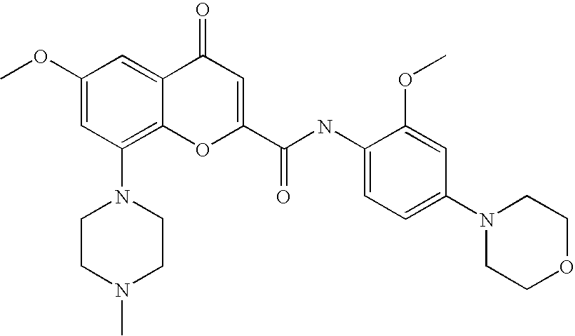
C1(OC)=CC(N2CCN(C)CC2)=C2C(=C1)C(=O)C=C(C(=O)NC1=CC=C(N3CCOCC3)C=C1OC)O2
